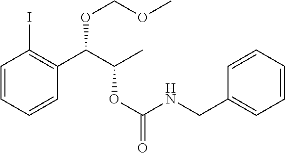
C1=CC=CC(C(C(C)OC(=O)NCC2=CC=CC=C2)OCOC)=C1I
